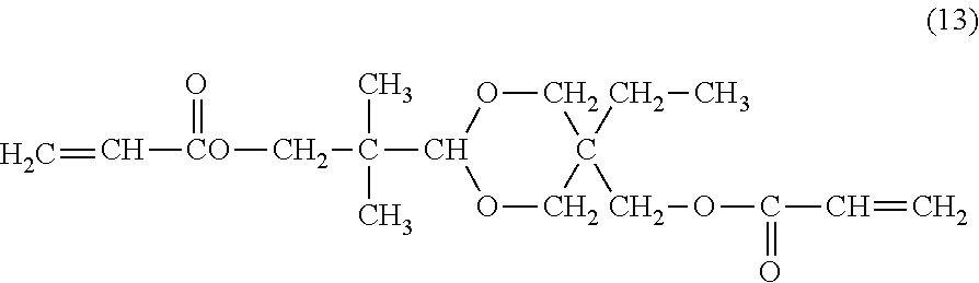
C=C[CO](=O)CC(C)(C)C1OCC(CC)(COC(=O)C=C)CO1
